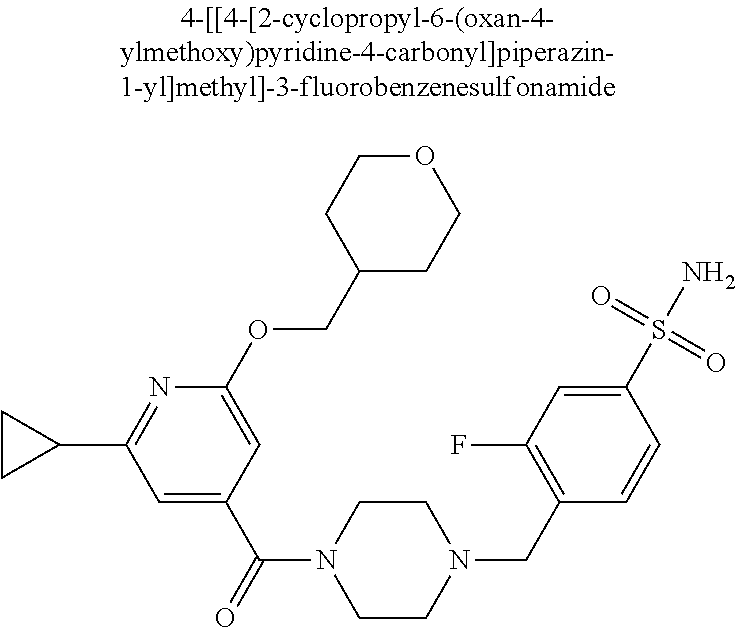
N1=C(C2CC2)C=C(C(=O)N2CCN(CC3=C(F)C=C(S(N)(=O)=O)C=C3)CC2)C=C1OCC1CCOCC1
